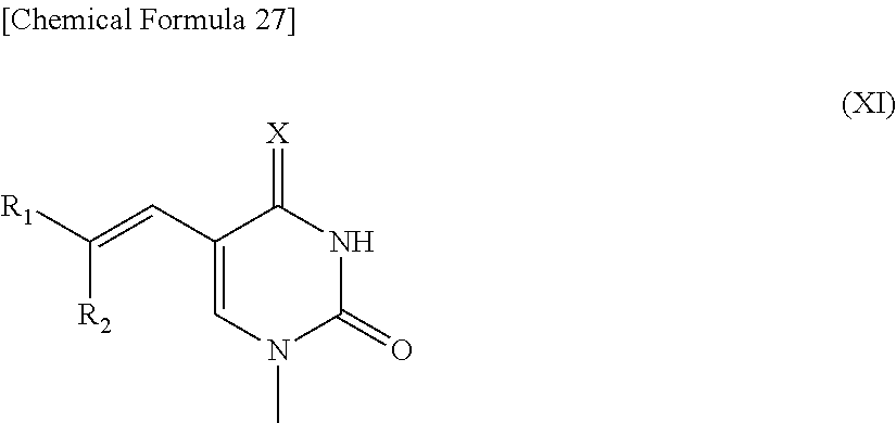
C1(C=C([R2])[R1])=CN(C)C(=O)NC1=[X]
